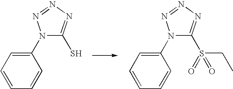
N1(C2=CC=CC=C2)C(S)=NN=N1.N1(C2=CC=CC=C2)C(S(CC)(=O)=O)=NN=N1
